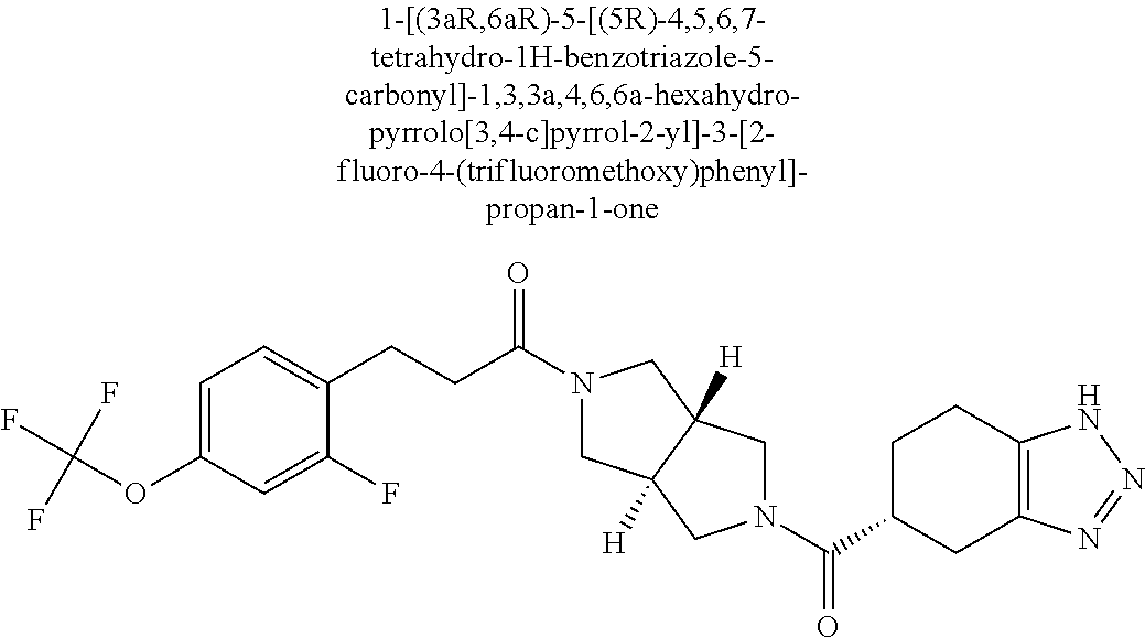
C(C1CC2=C(CC1)NN=N2)(=O)N1CC2([H])CN(C(=O)CCC3=CC=C(OC(F)(F)F)C=C3F)CC2([H])C1
